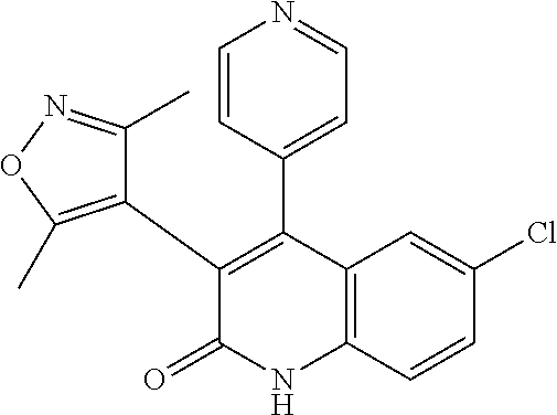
C1(Cl)=CC2=C(C=C1)NC(=O)C(C1=C(C)ON=C1C)=C2C1=CC=NC=C1
